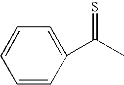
C1=CC(C(=S)C)=CC=C1
